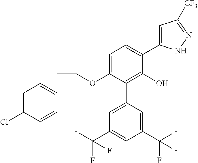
C1(OCCC2=CC=C(Cl)C=C2)=CC=C(C2=CC([CF3])=NN2)C(O)=C1C1=CC(C(F)(F)F)=CC(C(F)(F)F)=C1
